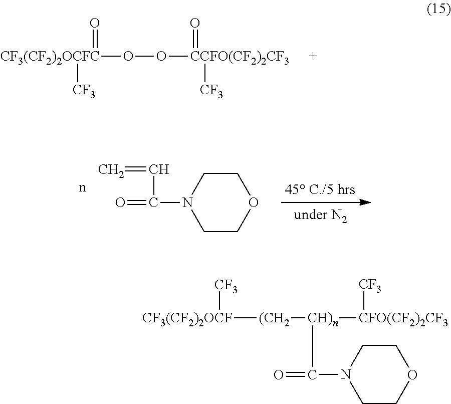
[CF3(CF2)2OCFC](OO[CCFO(CF2)2CF3](=O)[CF3])(=O)[CF3].C1CN(C(=O)C=C)CCO1.[CF3(CF2)2OCF]([(CH2][CH)n](C(=O)N1CCOCC1)[CFO(CF2)2CF3][CF3])[CF3]
